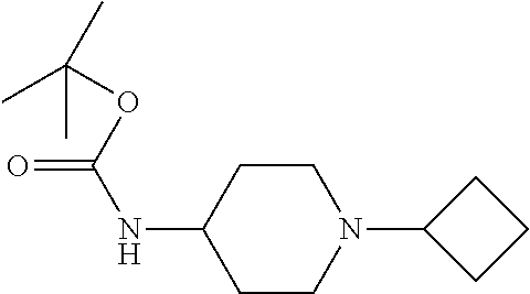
C1CN(C2CCC2)CCC1NC(OC(C)(C)C)=O
